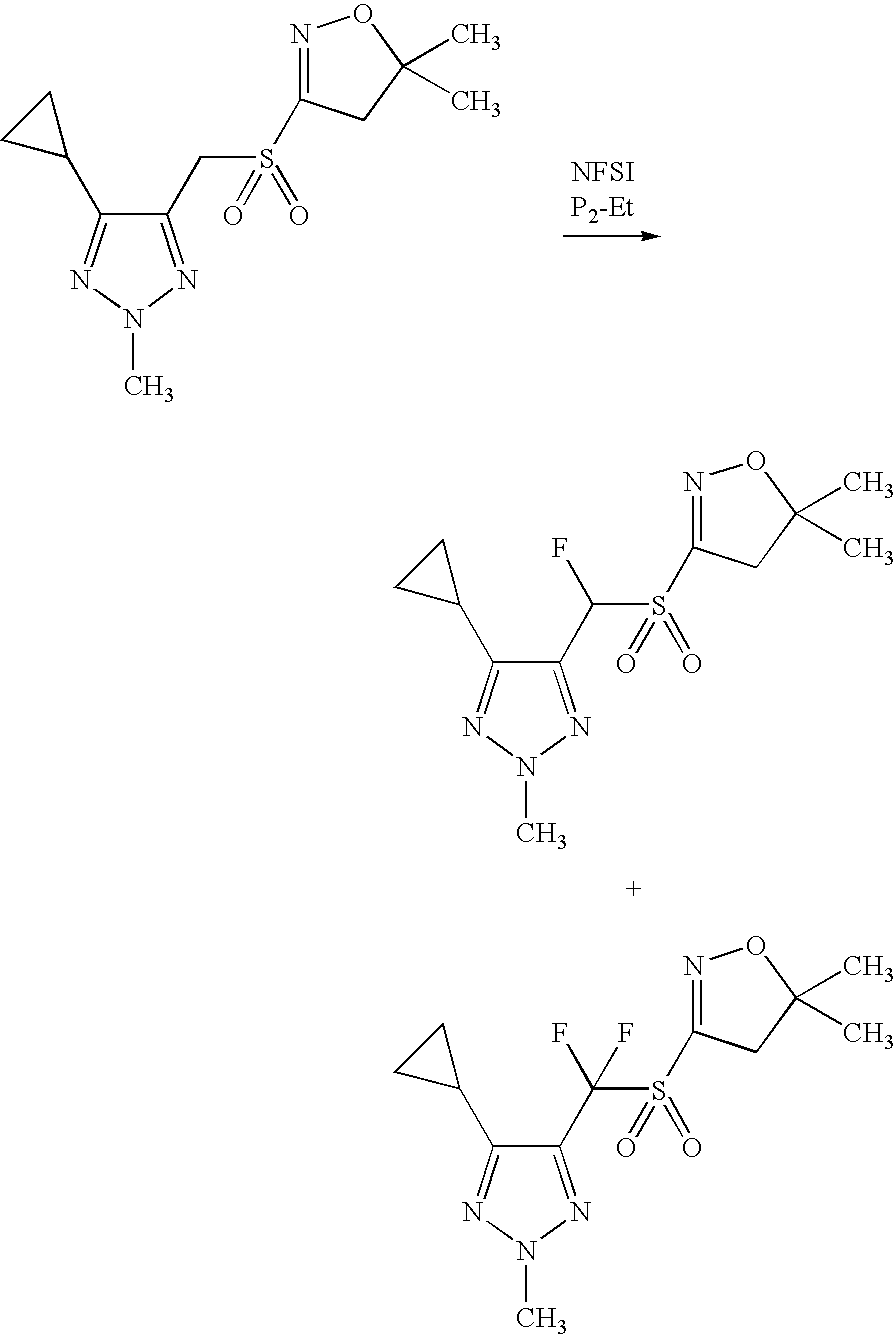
C1(C(S(C2=NOC(C)(C)C2)(=O)=O)F)=NN(C)N=C1C1CC1.C1(C(S(C2=NOC(C)(C)C2)(=O)=O)(F)F)=NN(C)N=C1C1CC1.C1(CS(C2=NOC(C)(C)C2)(=O)=O)=NN(C)N=C1C1CC1
